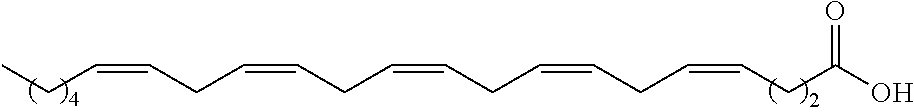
C(=CCC=CCC=CCC)CC=CCC=CCC(=O)O
